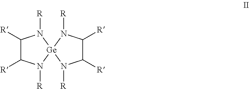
C1([R])C([R])N([R])[Ge]2(N1[R])N([R])C([R])C([R])N2[R]
